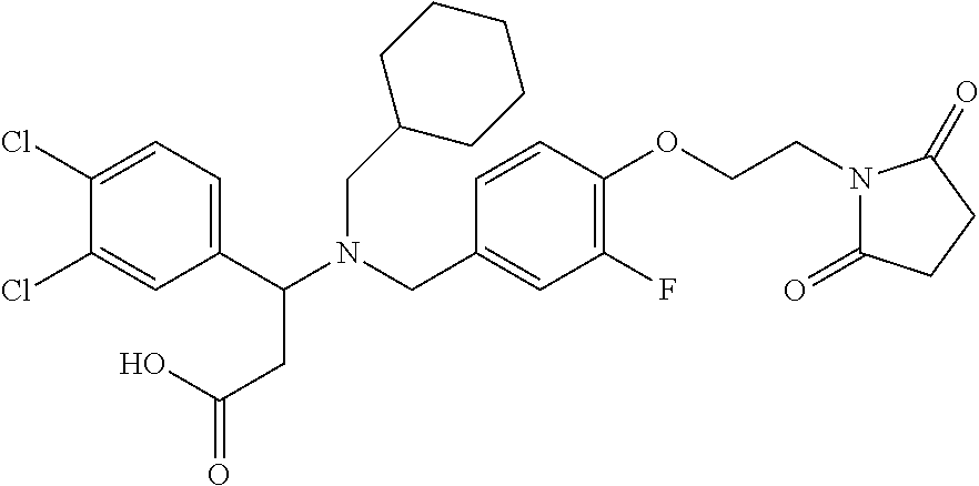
C1(C(N(CC2=CC(F)=C(OCCN3C(=O)CCC3=O)C=C2)CC2CCCCC2)CC(=O)O)=CC=C(Cl)C(Cl)=C1
